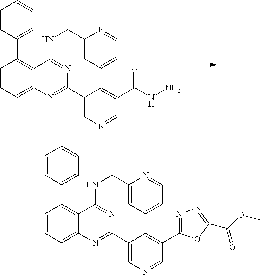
C1=CC=C2C(=C1C1=CC=CC=C1)C(NCC1=CC=CC=N1)=NC(C1=CN=CC(C3=NN=C(C(OC)=O)O3)=C1)=N2.C1=CC=C2C(=C1C1=CC=CC=C1)C(NCC1=CC=CC=N1)=NC(C1=CN=CC(C(NN)=O)=C1)=N2
